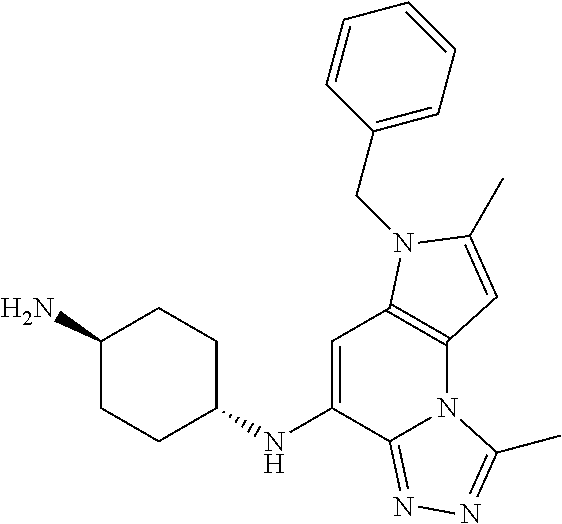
C1CC(NC2=CC3=C(N4C2=NN=C4C)C=C(C)N3CC2=CC=CC=C2)CCC1N
